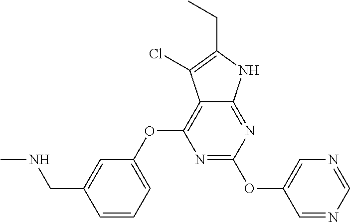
N1=C(OC2=CN=CN=C2)N=C2C(=C1OC1=CC=CC(CNC)=C1)C(Cl)=C(CC)N2
